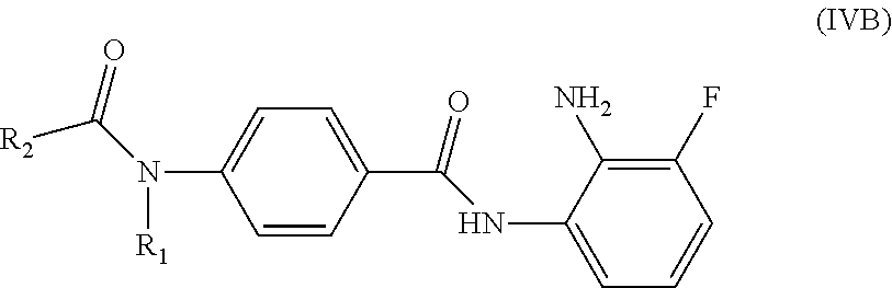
C1=CC(C(=O)NC2=CC=CC(F)=C2N)=CC=C1N([R1])C(=O)[R2]
